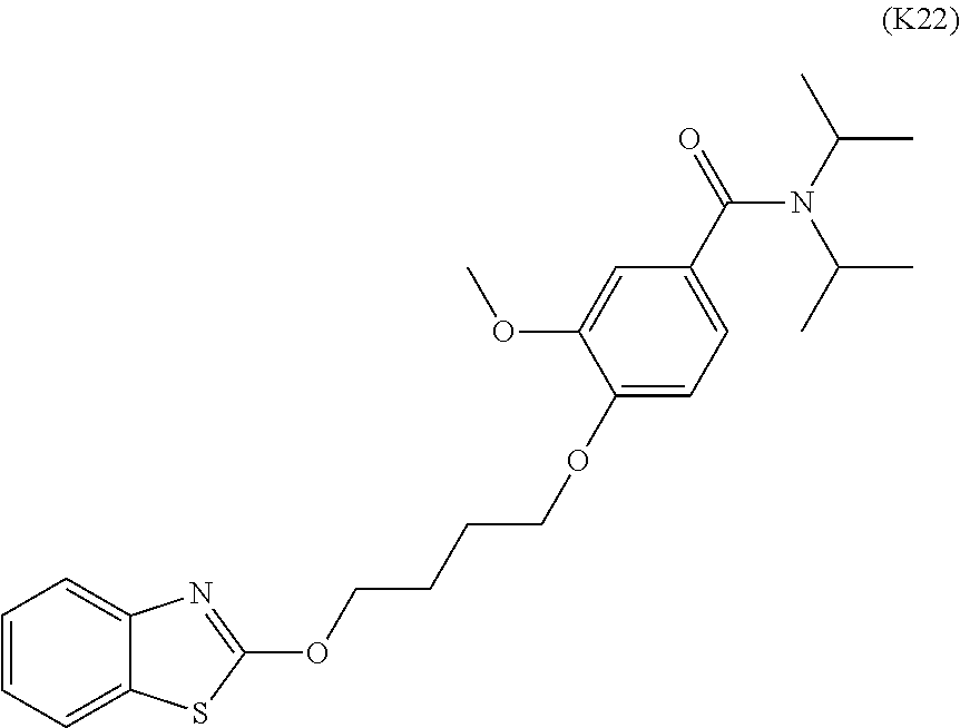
C1=CC=C2C(=C1)N=C(OCCCCOC1=CC=C(C(=O)N(C(C)C)C(C)C)C=C1OC)S2
